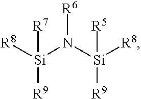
[R6]N([Si]([R9])([R8])[R7])[Si]([R9])([R8])[R5]
